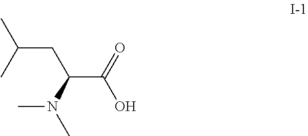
C(C(C)C)C(N(C)C)C(=O)O
